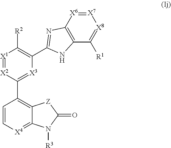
[X7]1=[X6]C2=C(C([R1])=[X8]1)NC(C1=C([R2])[X1]=[X2]C(C3=C4C(=[X4]C=C3)N([R3])C(=O)[Z]4)=[X3]1)=N2
